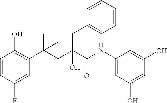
C1=CC(F)=CC(C(CC(C(NC2=CC(O)=CC(O)=C2)=O)(O)CC2=CC=CC=C2)(C)C)=C1O
